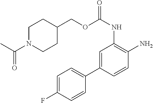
C1=C(C2=CC=C(F)C=C2)C=CC(N)=C1NC(OCC1CCN(C(C)=O)CC1)=O
